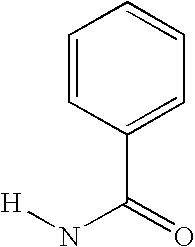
C1=CC(C(=O)N[H])=CC=C1
